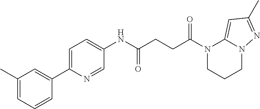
C1(NC(CCC(N2CCCN3C2=CC(C)=N3)=O)=O)=CC=C(C2=CC(C)=CC=C2)N=C1
